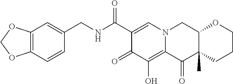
C12=C(C=CC(CNC(C3=CN4C(=C(O)C3=O)C(=O)C3(C)C(C4)OCCC3)=O)=C1)OCO2
